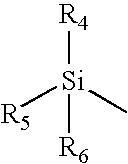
[R4][Si](C)([R6])[R5]
